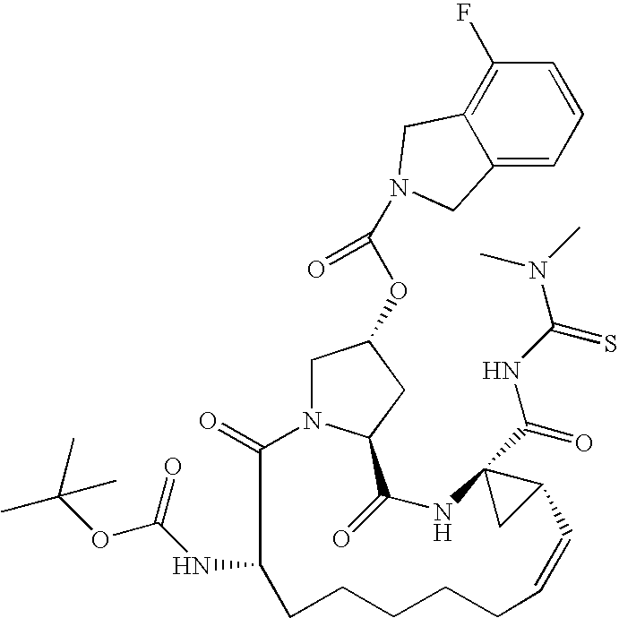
C1N2C(=O)C(NC(OC(C)(C)C)=O)CCCCCC=CC3C(C(=O)NC(N(C)C)=S)(NC(=O)C2CC1OC(N1CC2=C(F)C=CC=C2C1)=O)C3
